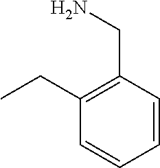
C1=CC(CN)=C(CC)C=C1
